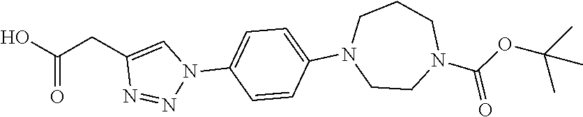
C1=C(N2C=C(CC(O)=O)N=N2)C=CC(N2CCN(C(OC(C)(C)C)=O)CCC2)=C1
